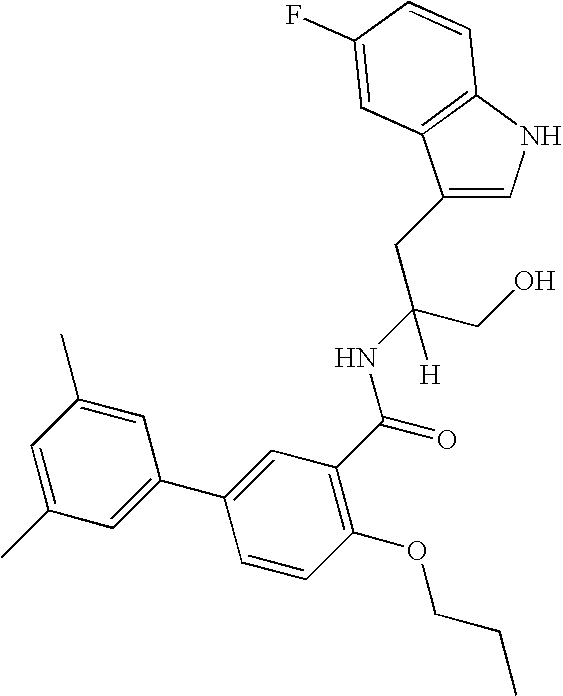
C1(CC(CO)(NC(=O)C2=C(OCCC)C=CC(C3=CC(C)=CC(C)=C3)=C2)[H])=CNC2=C1C=C(F)C=C2
